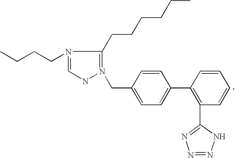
C1=C(C2=C(C3=NN=NN3)C=CC=C2)C=CC(CN2=C(CCCCCC)N(CCCC)=CN2)=C1
